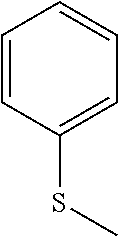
C1=CC(SC)=CC=C1
